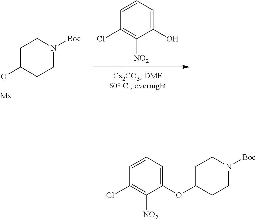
OC1=CC=CC(Cl)=C1[NO2].C1C(O[Ms])CCN([Boc])C1.C1C(OC2=CC=CC(Cl)=C2[NO2])CCN([Boc])C1
